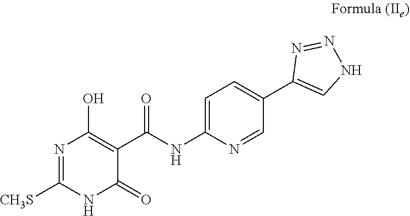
C1=C(NC(C2=C(O)N=C([CH3S])NC2=O)=O)N=CC(C2=CNN=N2)=C1
